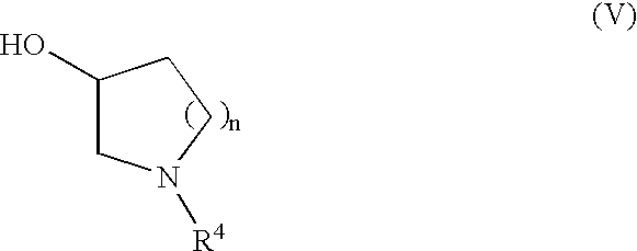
OC1CN([R4])CC1
